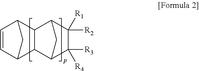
C1=CC2CC1C1C3C([R3])([R4])C([R2])([R1])C(C21)C3
